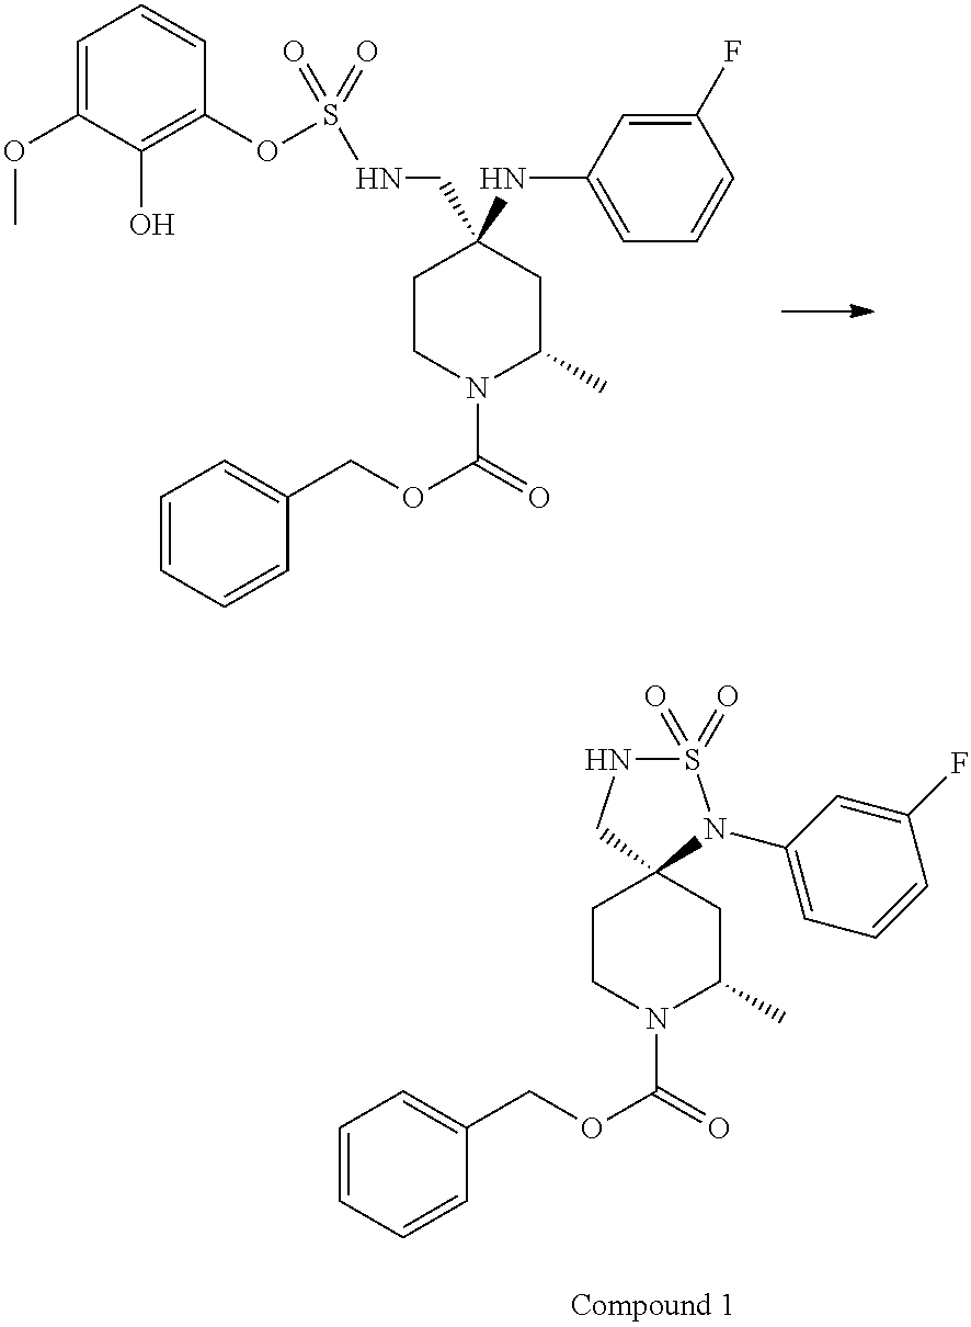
C1CN(C(=O)OCC2=CC=CC=C2)C(C)CC1(CNS(OC1=C(O)C(OC)=CC=C1)(=O)=O)NC1=CC=CC(F)=C1.C1CN(C(=O)OCC2=CC=CC=C2)C(C)CC12CNS(=O)(=O)N2C1=CC=CC(F)=C1
